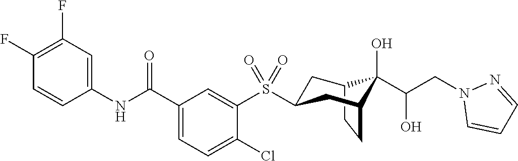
C12CCC(CC(S(C3=CC(C(NC4=CC(F)=C(F)C=C4)=O)=CC=C3Cl)(=O)=O)C1)C2(O)C(CN1C=CC=N1)O
